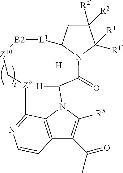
C1([R2])([R2])CC2N(C1([R1])[R1])C(=O)C([H])([H])N1C([R5])=C(C(C)=O)C3=C1C(=NC=C3)[Z9]C[Z10][B2][L1]2
